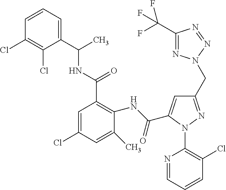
C1=CC=C(C(NC(C2=C(NC(=O)C3=CC(CN4N=C(C(F)(F)F)N=N4)=NN3C3=C(Cl)C=CC=N3)C(C)=CC(Cl)=C2)=O)C)C(Cl)=C1Cl
